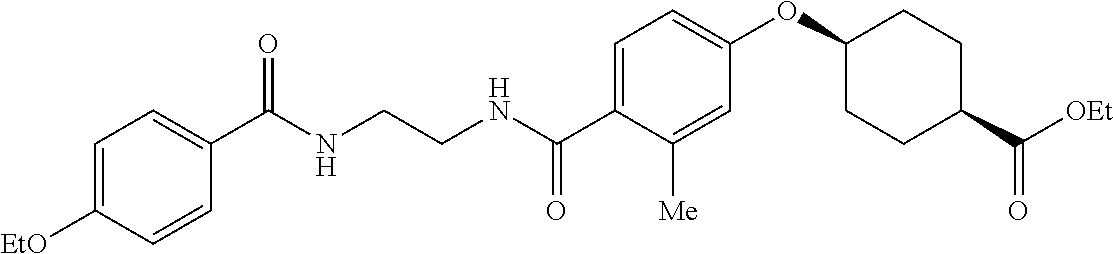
C1=C([EtO])C=CC(C(NCCNC(C2=CC=C(OC3CCC(C([OEt])=O)CC3)C=C2[Me])=O)=O)=C1
